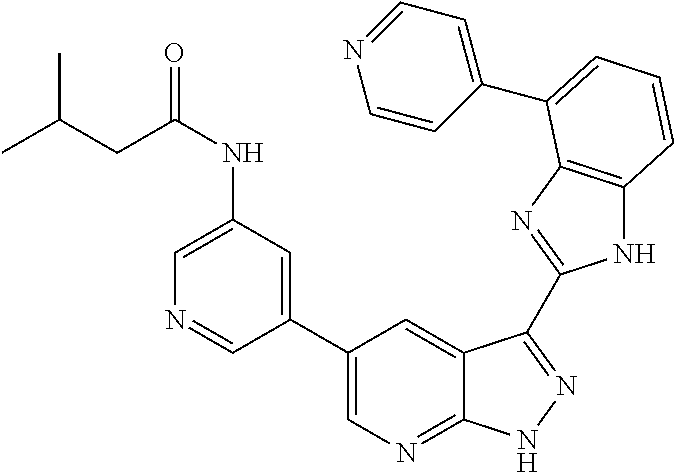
C1(C2=CN=C3C(=C2)C(C2=NC4=C(N2)C=CC=C4C2=CC=NC=C2)=NN3)=CC(NC(CC(C)C)=O)=CN=C1
